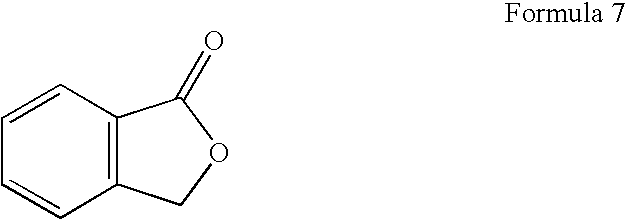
C12=C(C=CC=C1)C(=O)OC2
